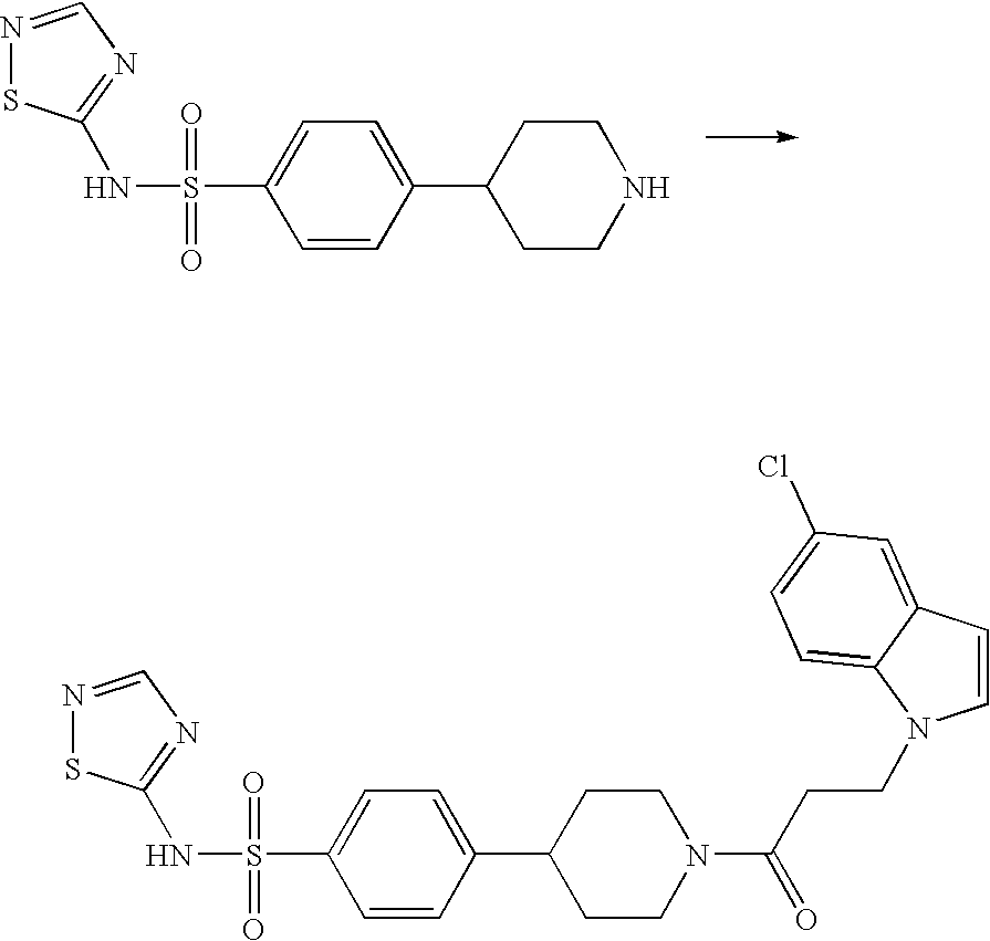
C1CNCCC1C1=CC=C(S(=O)(=O)NC2=NC=NS2)C=C1.C1CN(C(=O)CCN2C=CC3=CC(Cl)=CC=C32)CCC1C1=CC=C(S(=O)(=O)NC2=NC=NS2)C=C1
